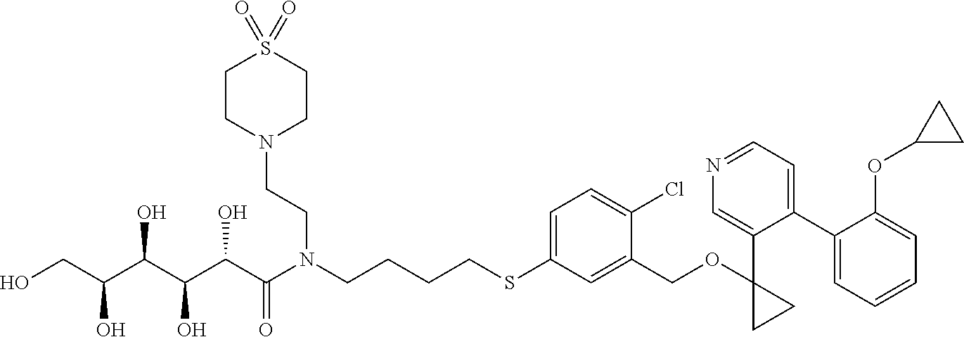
S(C1=CC=C(Cl)C(COC2(C3=CN=CC=C3C3=CC=CC=C3OC3CC3)CC2)=C1)CCCCN(C(C(C(C(C(CO)O)O)O)O)=O)CCN1CCS(=O)(=O)CC1
